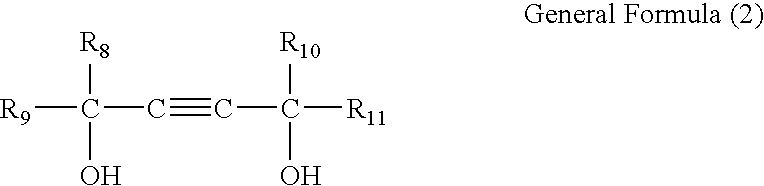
[R9]C(C#CC([R11])([R10])O)([R8])O
